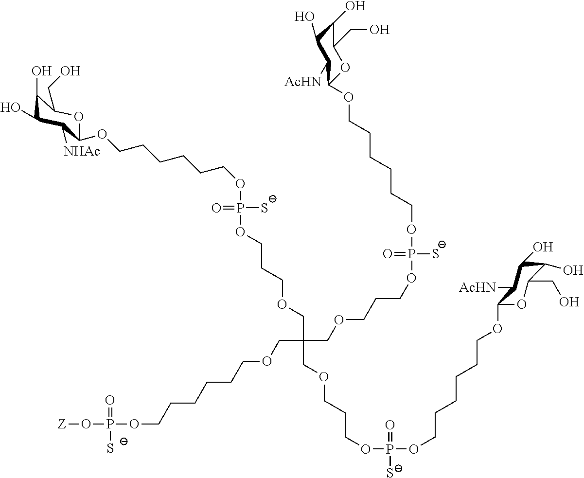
P(OCCCOCC(COCCCOP(OCCCCCCOC1OC(CO)C(O)C(O)C1[AcHN])(=O)[S-])(COCCCOP([S-])(=O)OCCCCCCOC1C([AcHN])C(O)C(O)C(CO)O1)COCCCCCCOP(O[Z])(=O)[S-])([S-])(=O)OCCCCCCOC1C([NHAc])C(O)C(O)C(CO)O1
